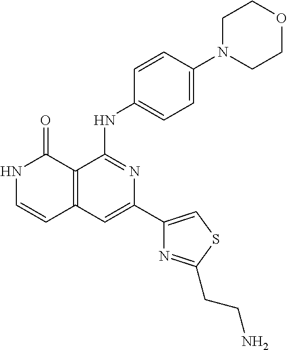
C1=CC(NC2=NC(C3=CSC(CCN)=N3)=CC3=C2C(=O)NC=C3)=CC=C1N1CCOCC1
